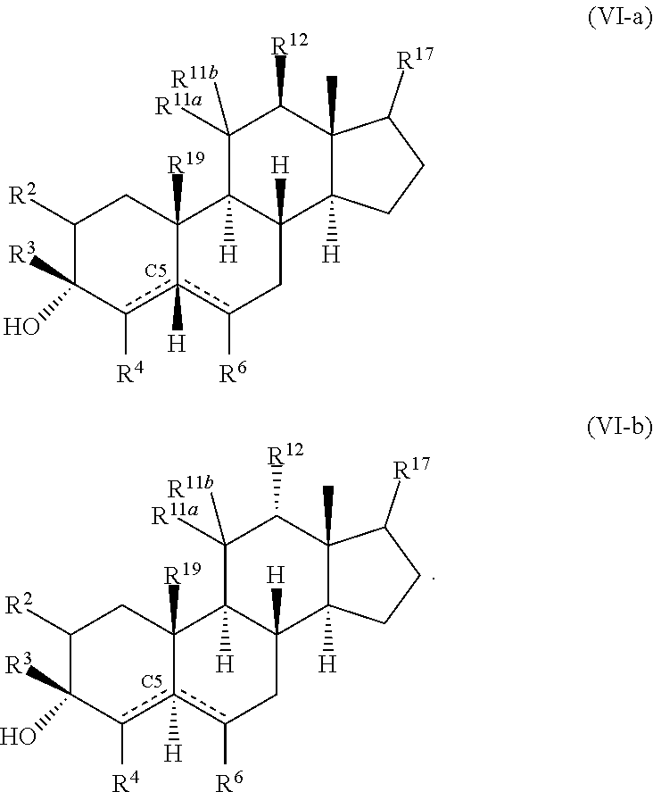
C1([R2])C([R3])(O)c([R4])c2([H])c([R6])CC3([H])C([H])(C2([R19])C1)C([R11a])([R11b])C([R12])C1(C)C3([H])CCC1[R17].[C5].C1([R2])C([R3])(O)c([R4])c2([H])c([R6])CC3([H])C([H])(C2([R19])C1)C([R11a])([R11b])C([R12])C1(C)C3([H])CCC1[R17].[C5]
